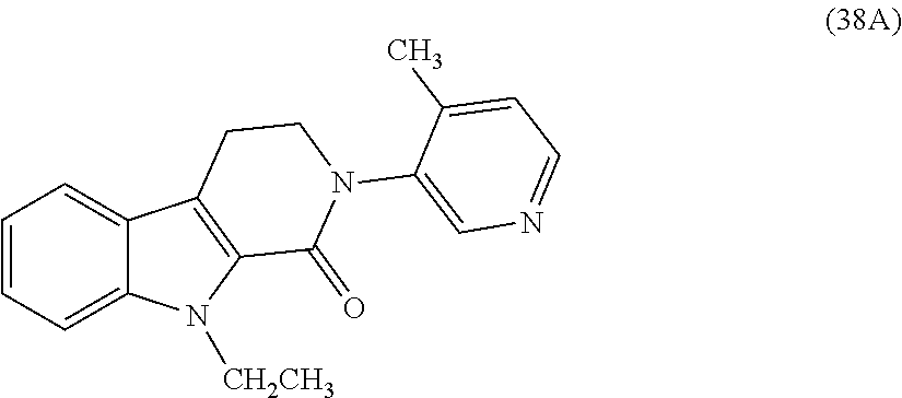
C1=CC=C2C(=C1)C1=C(N2[CH2CH3])C(=O)N(C2=CN=CC=C2C)CC1
